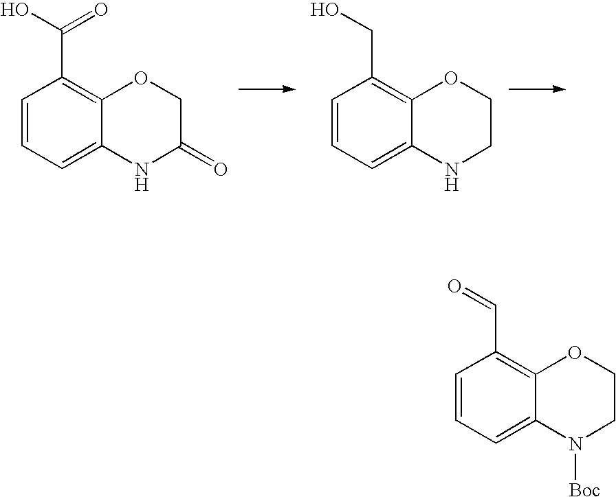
C1=CC=C2C(=C1C(=O)O)OCC(=O)N2.C1=CC=C2C(=C1CO)OCCN2.C1=CC=C2C(=C1C=O)OCCN2[Boc]
